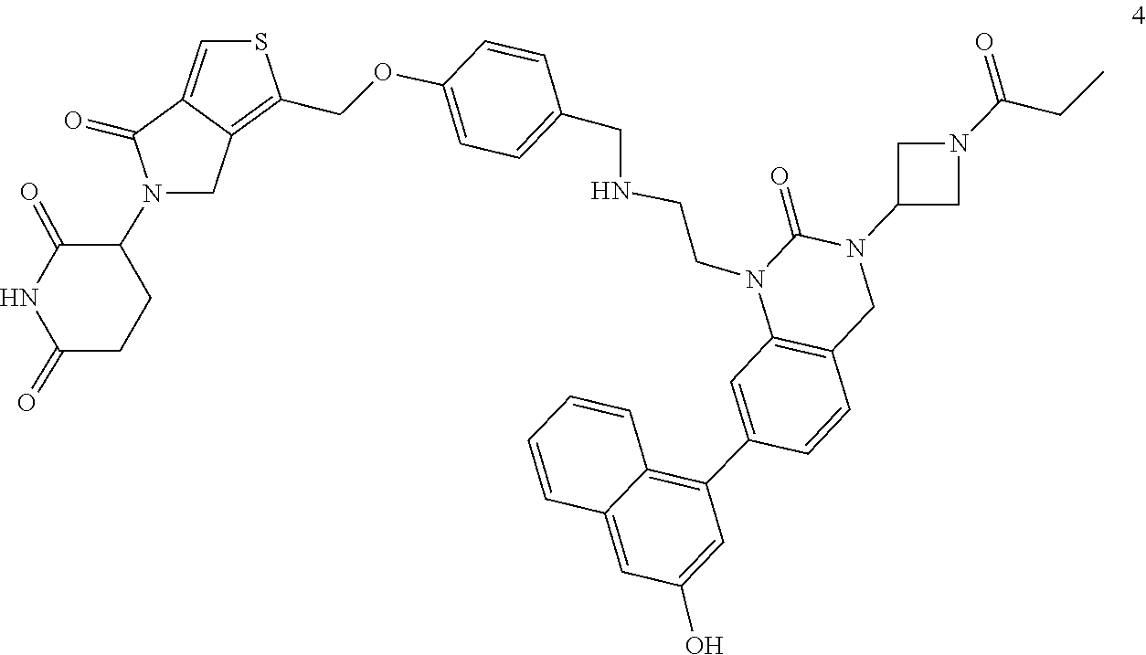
O=C1N(CCNCC2=CC=C(OCC3=C4CN(C5CCC(=O)NC5=O)C(=O)C4=CS3)C=C2)C2=C(CN1C1CN(C(=O)CC)C1)C=CC(C1=C3C(=CC(O)=C1)C=CC=C3)=C2
